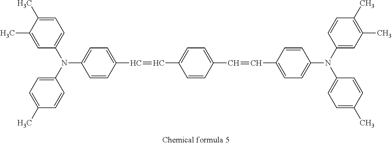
C1=C(C)C(C)=CC=C1N(C1=CC=C(C)C=C1)C1=CC=C(C=CC2=CC=C(C=CC3=CC=C(N(C4=CC(C)=C(C)C=C4)C4=CC=C(C)C=C4)C=C3)C=C2)C=C1
